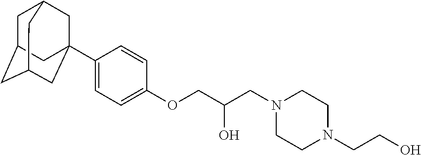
C1C2CC3CC(C4=CC=C(OCC(CN5CCN(CCO)CC5)O)C=C4)(CC1C3)C2
